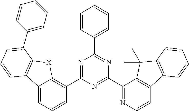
N1=C(C2=C3C(=CC=C2)C2=C([X]3)C(C3=CC=CC=C3)=CC=C2)N=C(C2=NC=CC3=C2C(C)(C)C2=C3C=CC=C2)N=C1C1=CC=CC=C1
